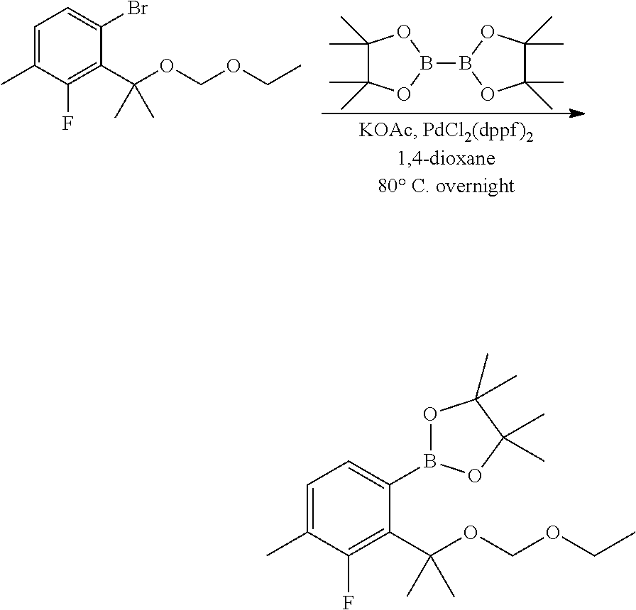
C1(C)(C)C(C)(C)OB(B2OC(C)(C)C(C)(C)O2)O1.C1=C(C)C(F)=C(C(C)(C)OCOCC)C(Br)=C1.C1=C(C)C(F)=C(C(OCOCC)(C)C)C(B2OC(C)(C)C(C)(C)O2)=C1
